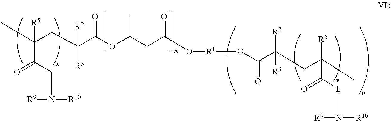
CC(CC(C(OC(CC(O[R1]OC(C([R2])(CC([R5])(C)C(=O)[L]N([R9])[R10])[R3])=O)=O)C)=O)([R3])[R2])(C(=O)CN([R9])[R10])[R5]
